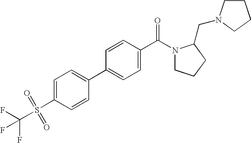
C1=C(S(=O)(=O)C(F)(F)F)C=CC(C2=CC=C(C(N3CCCC3CN3CCCC3)=O)C=C2)=C1
